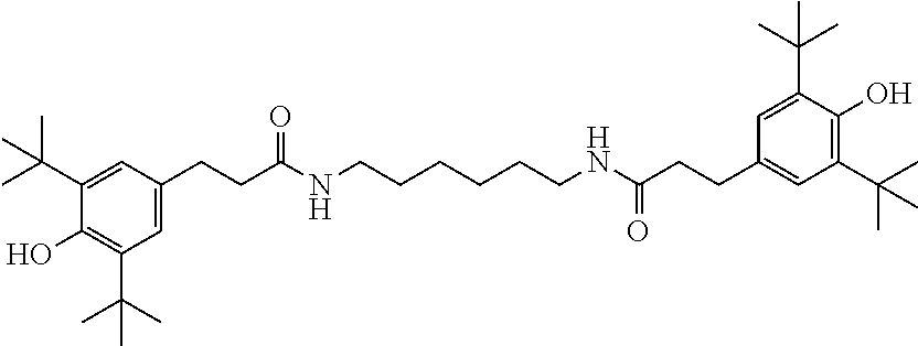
C1(O)=C(C(C)(C)C)C=C(CCC(NCCCCCCNC(CCC2=CC(C(C)(C)C)=C(O)C(C(C)(C)C)=C2)=O)=O)C=C1C(C)(C)C
